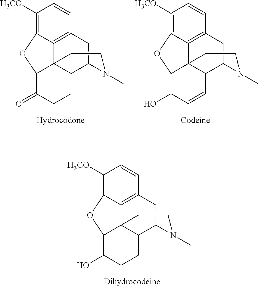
C1([H3CO])=C2C3=C(C=C1)CC1C4C3(C(C(=O)CC4)O2)CCN1C.C1([H3CO])=C2C3=C(C=C1)CC1C4C3(C(C(O)C=C4)O2)CCN1C.C1([H3CO])=C2C3=C(C=C1)CC1C4C3(C(C(O)CC4)O2)CCN1C
